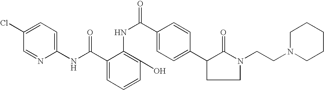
C1(Cl)=CC=C(NC(C2=CC=CC(O)=C2NC(=O)C2=CC=C(C3C(=O)N(CCN4CCCCC4)CC3)C=C2)=O)N=C1
